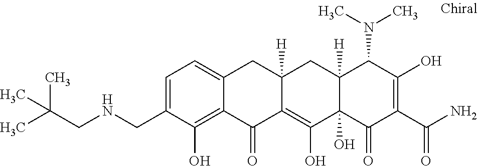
C12([H])C(O)(C(=O)C(C(N)=O)=C(O)C1N(C)C)C(O)=C1C([H])(C2)CC2=CC=C(CNCC(C)(C)C)C(O)=C2C1=O
